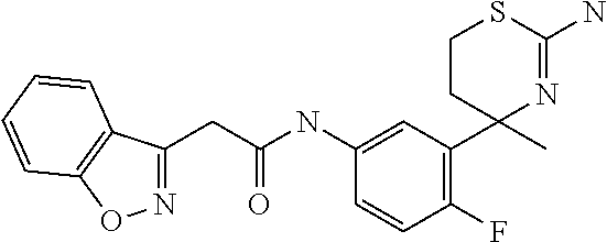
C1CC(C)(C2=C(F)C=CC(NC(CC3=NOC4=C3C=CC=C4)=O)=C2)N=C(N)S1
